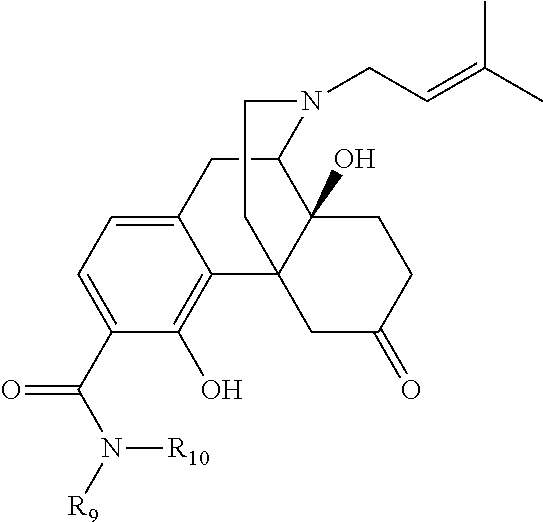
C12=CC=C(C(N([R9])[R10])=O)C(O)=C1C13C(O)(C(C2)N(CC=C(C)C)CC1)CCC(=O)C3
